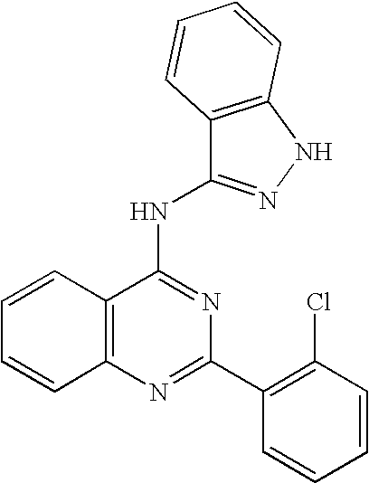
C12=C(N=C(C3=C(Cl)C=CC=C3)N=C1NC1=NNC3=C1C=CC=C3)C=CC=C2
